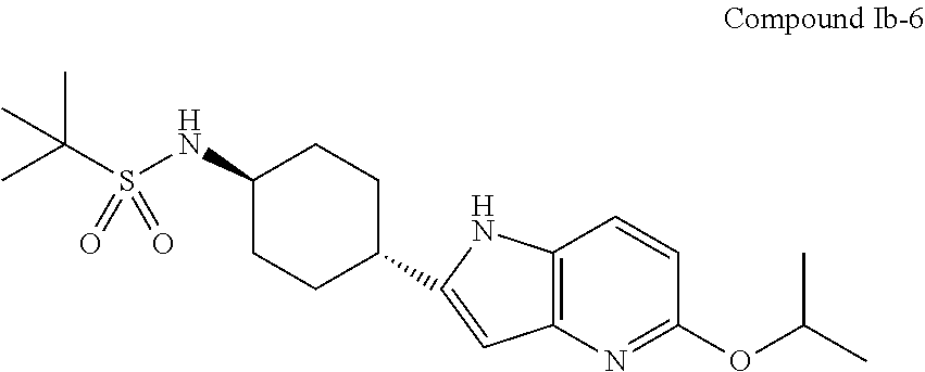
C1(NS(C(C)(C)C)(=O)=O)CCC(C2=CC3=C(C=CC(OC(C)C)=N3)N2)CC1
